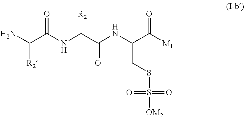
O=C(NC(C(NC(C([M1])=O)CSS([OM2])(=O)=O)=O)[R2])C(N)[R2]
